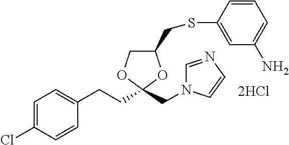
[2HCl].C1=C(Cl)C=CC(CCC2(CN3C=NC=C3)OC(CSC3=CC(N)=CC=C3)CO2)=C1
